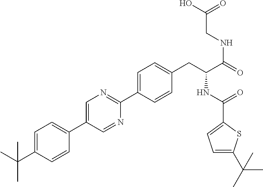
CC(C1=CC=C(C2=CN=C(C3=CC=C(CC(NC(=O)C4=CC=C(C(C)(C)C)S4)C(=O)NCC(=O)O)C=C3)N=C2)C=C1)(C)C
